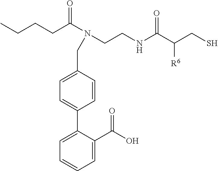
CCCCC(N(CC1=CC=C(C2=CC=CC=C2C(O)=O)C=C1)CCNC(C([R6])CS)=O)=O
